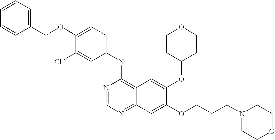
C1(NC2=C3C(=NC=N2)C=C(OCCCN2CCOCC2)C(OC2CCOCC2)=C3)=CC=C(OCC2=CC=CC=C2)C(Cl)=C1
